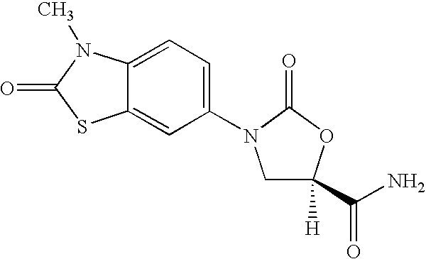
C1(N2CC([H])(C(N)=O)OC2=O)=CC=C2C(=C1)SC(=O)N2C
